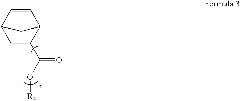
C1=CC2C(C(=O)O[R4])CC1C2
